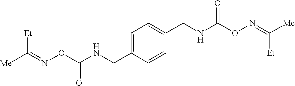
C([Et])([Me])=NOC(=O)NCC1=CC=C(CNC(=O)ON=C([Me])[Et])C=C1
